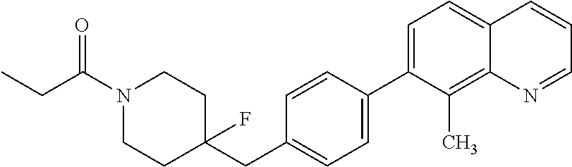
C(C(N1CCC(CC2=CC=C(C3=CC=C4C(=C3C)N=CC=C4)C=C2)(F)CC1)=O)C
